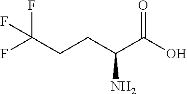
FC(CCC(C(O)=O)N)(F)F
